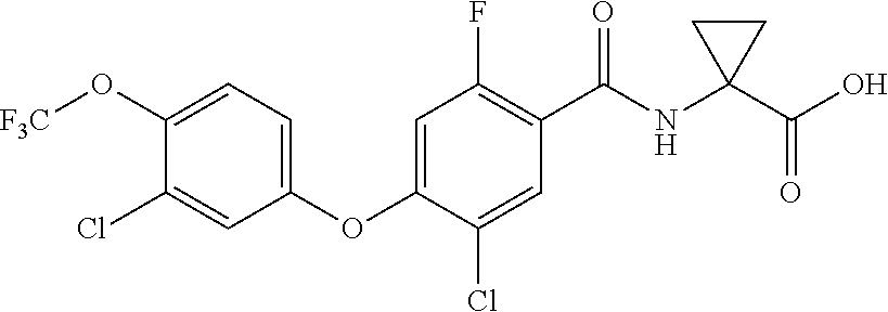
[F3C]OC1=CC=C(OC2=CC(F)=C(C(NC3(C(O)=O)CC3)=O)C=C2Cl)C=C1Cl
